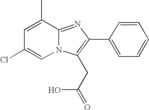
C12=NC(C3=CC=CC=C3)=C(CC(=O)O)N1C=C(Cl)C=C2C
